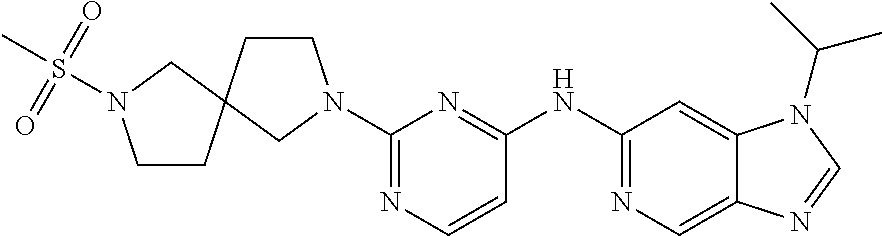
C1(N2CCC3(C2)CN(S(C)(=O)=O)CC3)=NC=CC(NC2=NC=C3C(=C2)N(C(C)C)C=N3)=N1
